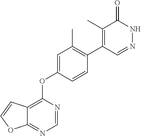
C12=NC=NC(OC3=CC(C)=C(C4=C(C)C(=O)NN=C4)C=C3)=C1C=CO2
